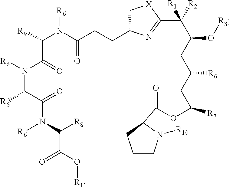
C1C(CCC(N(C([R9])C(=O)N([R6])C(C(=O)N(C([R8])C(=O)O[R11])[R6])[R6])[R6])=O)N=C(C(C(O[R3])CC([R6])CC([R7])OC(=O)C2N([R10])CCC2)([R2])[R1])[X]1
